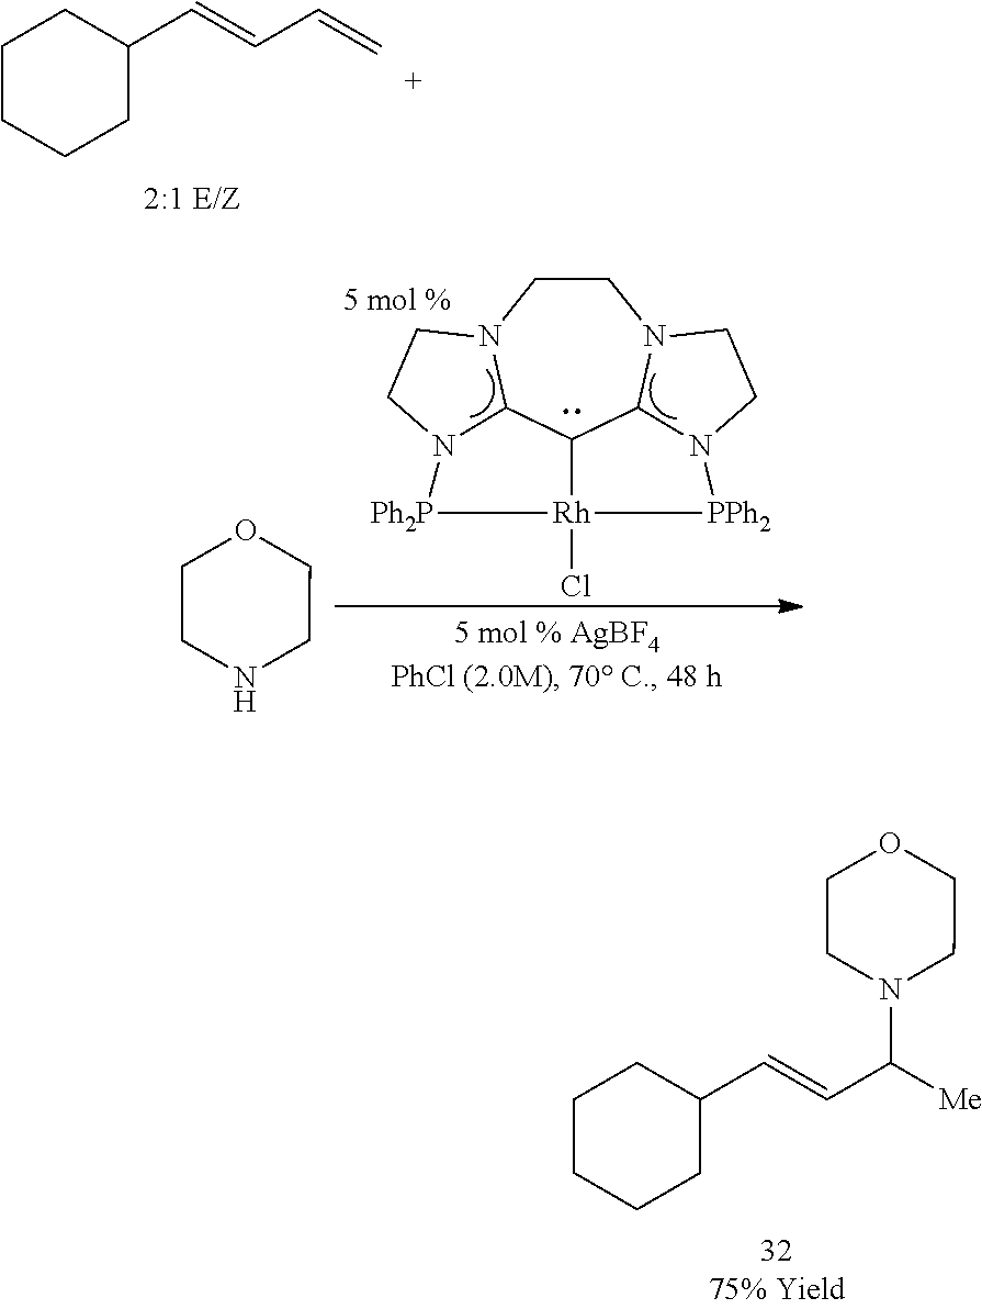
C1CCCC(C=CC=C)C1.C1CN2C3C4C5N1CCN5[PPh2][Rh]4(Cl)[Ph2P]N3CC2.C1NCCOC1.C1CCCC(C=CC([Me])N2CCOCC2)C1
